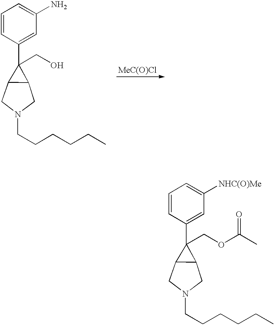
C1=CC(C2(CO)C3C2CN(CCCCCC)C3)=CC(N)=C1.C1=CC(C2(COC(C)=O)C3C2CN(CCCCCC)C3)=CC([NHC(O)Me])=C1
